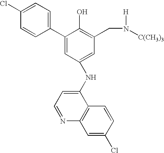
C1=C(C2=CC(NC3=CC=NC4=C3C=CC(Cl)=C4)=CC(CN([H])[C(CH3)3])=C2O)C=CC(Cl)=C1
